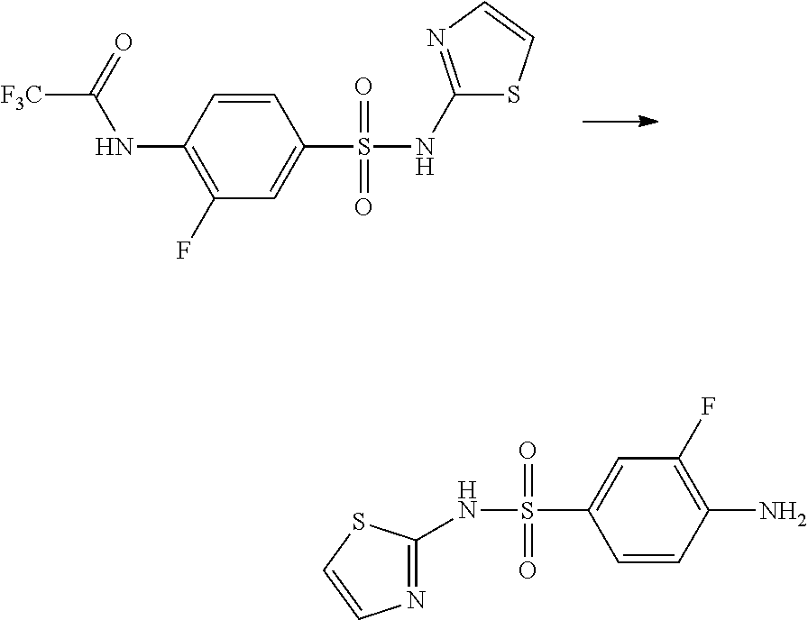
C1=CC(NC([F3C])=O)=C(F)C=C1S(NC1=NC=CS1)(=O)=O.N1=C(NS(C2=CC(F)=C(N)C=C2)(=O)=O)SC=C1
